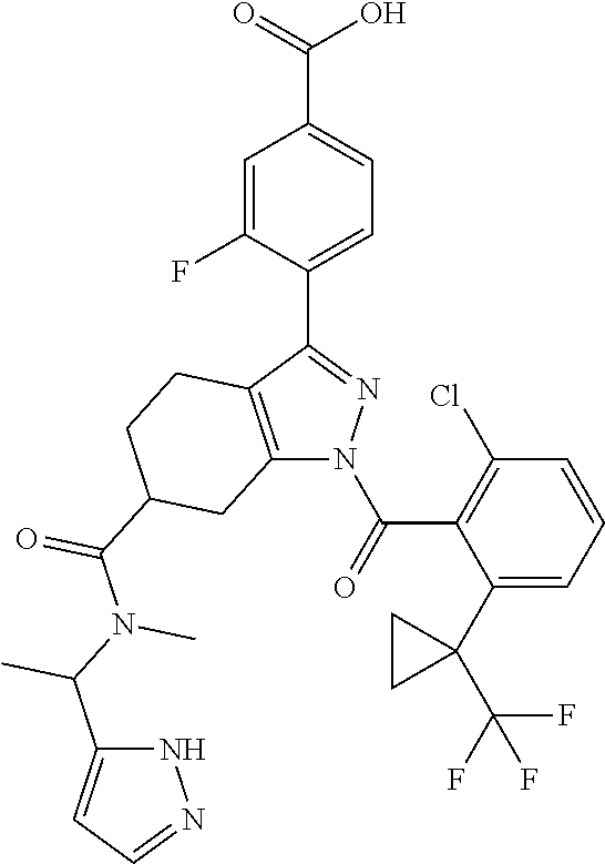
C(O)(=O)C1=CC=C(C2=NN(C(C3=C(Cl)C=CC=C3C3(C(F)(F)F)CC3)=O)C3=C2CCC(C(=O)N(C)C(C2=CC=NN2)C)C3)C(F)=C1
